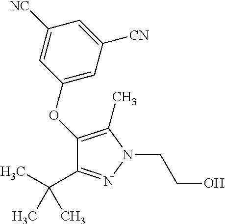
C1(OC2=CC([CN])=CC([NC])=C2)=C(C)N(CCO)N=C1C(C)(C)C
